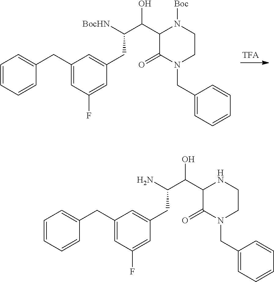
C1=CC=CC(CC2=CC(F)=CC(CC(C(C3C(=O)N(CC4=CC=CC=C4)CCN3)O)N)=C2)=C1.C1=CC=CC(CC2=CC(F)=CC(CC(C(C3C(=O)N(CC4=CC=CC=C4)CCN3[Boc])O)[BocHN])=C2)=C1
